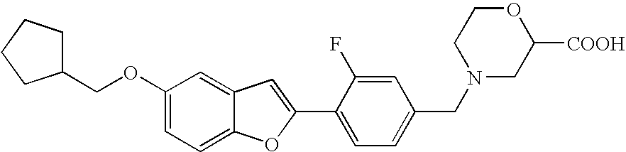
C1(C2=CC=C(CN3CC([COOH])OCC3)C=C2F)=CC2=CC(OCC3CCCC3)=CC=C2O1
